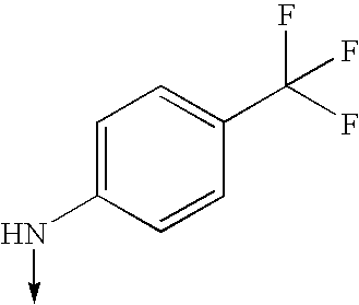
C1=C(N->C)C=CC(C(F)(F)F)=C1
